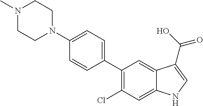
N1(C2=CC=C(C3=C(Cl)C=C4C(=C3)C(C(O)=O)=CN4)C=C2)CCN(C)CC1
